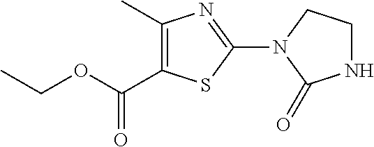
C(OCC)(=O)C1=C(C)N=C(N2C(=O)NCC2)S1
